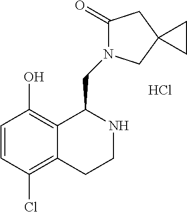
C1=CC(Cl)=C2C(=C1O)C(CN1C(=O)CC3(C1)CC3)NCC2.Cl
